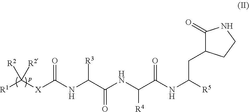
[R1]C([X]C(NC(C(NC(C(NC([R5])CC1C(=O)NCC1)=O)[R4])=O)[R3])=O)([R2])[R2]
